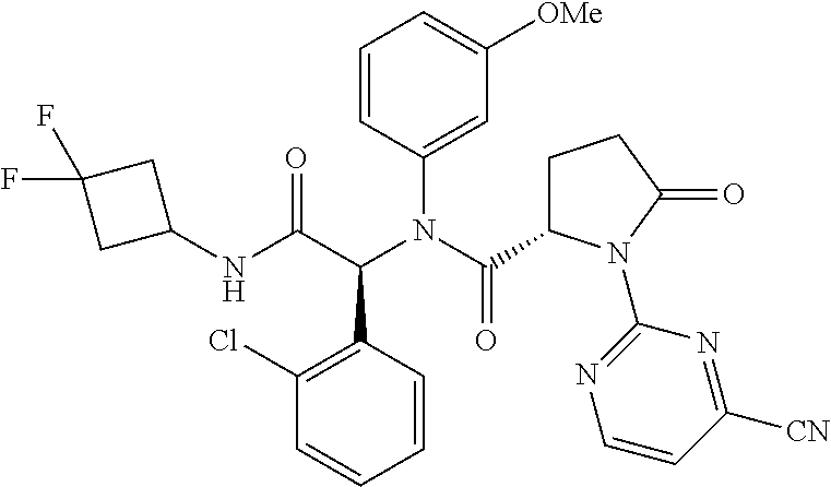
C1=CC(N(C(C2CCC(=O)N2C2=NC=CC([CN])=N2)=O)C(C(NC2CC(F)(F)C2)=O)C2=C(Cl)C=CC=C2)=CC([OMe])=C1
